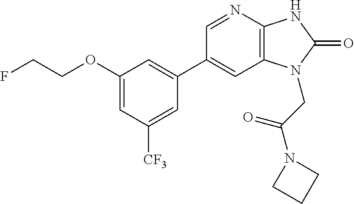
C1(C2=CC(OCCF)=CC([CF3])=C2)=CC2=C(N=C1)NC(=O)N2CC(N1CCC1)=O
